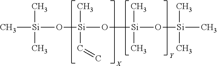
C[Si](C)(C)O[Si](C)(C=C)O[Si](C)(C)O[Si](C)(C)C
